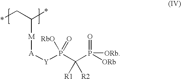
[A]([Y]P(C(P([ORb])(=O)[ORb])([R1])[R2])([RbO])=O)[M]C(C*)*
